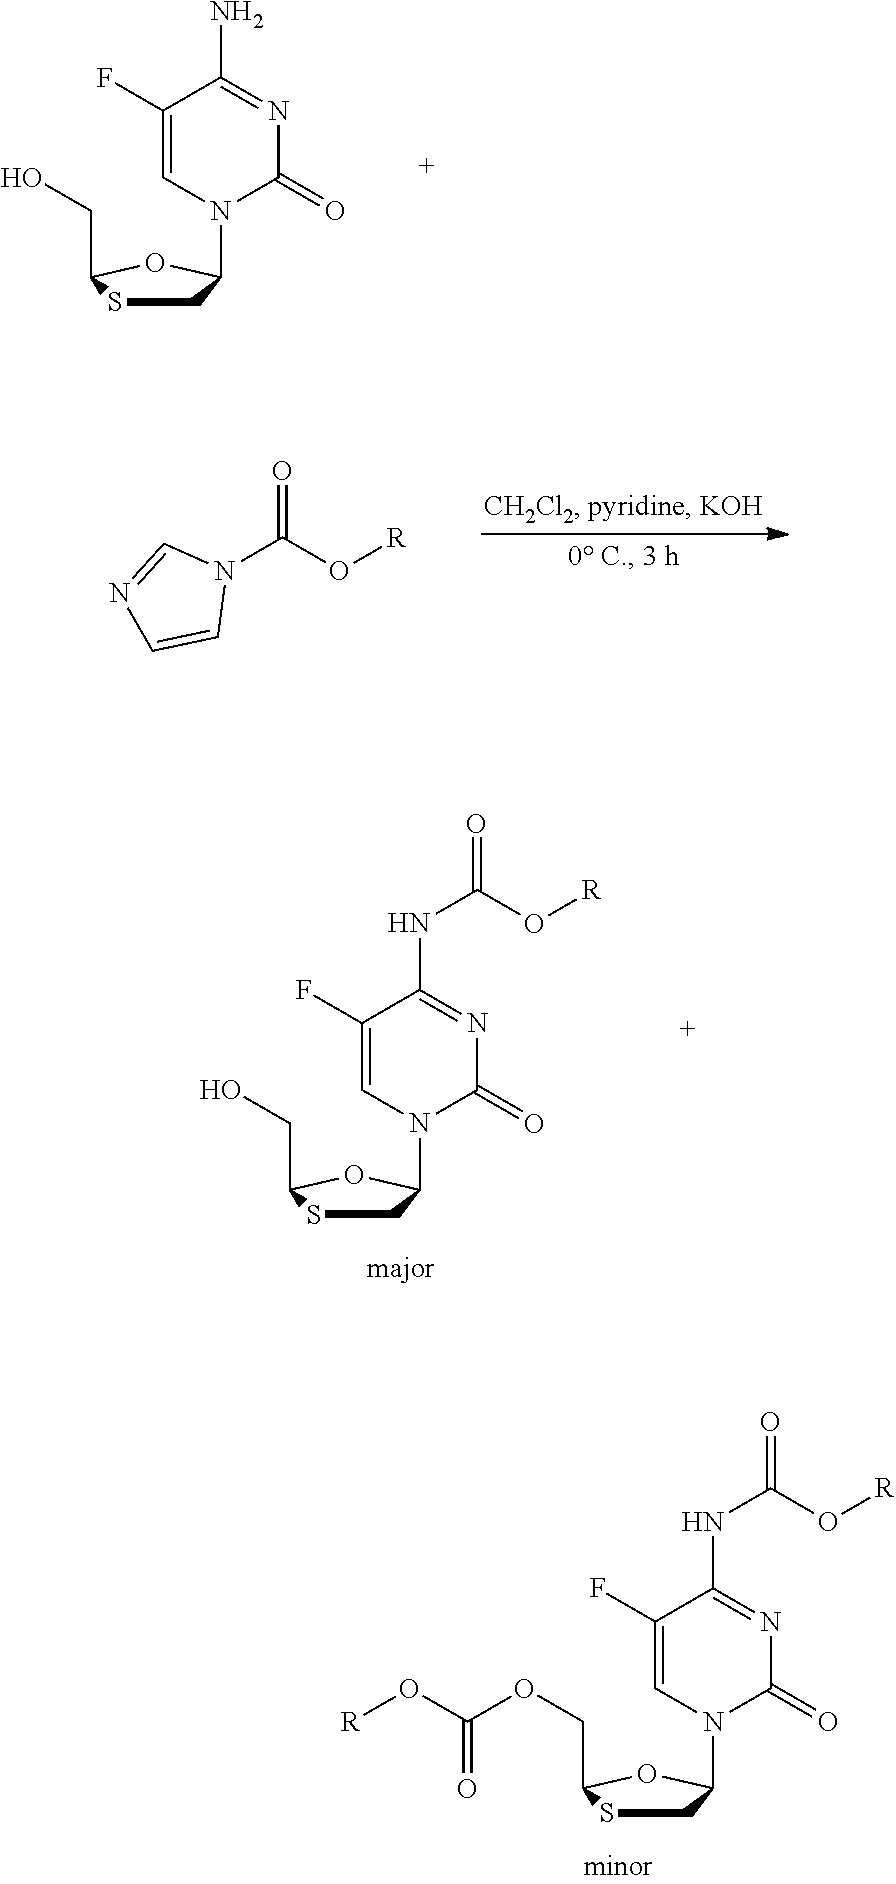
C1(F)=CN(C2CSC(CO)O2)C(=O)N=C1N.C1(F)=CN(C2CSC(CO)O2)C(=O)N=C1NC(=O)O[R].C1(F)=CN(C2CSC(COC(=O)O[R])O2)C(=O)N=C1NC(=O)O[R].N1(C(O[R])=O)C=NC=C1
